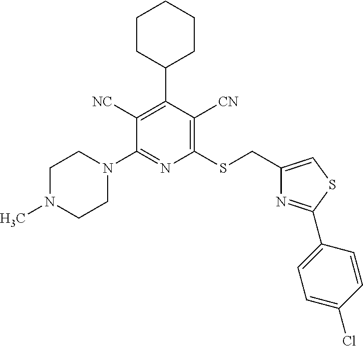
C1([NC])=C(C2CCCCC2)C([CN])=C(SCC2=CSC(C3=CC=C(Cl)C=C3)=N2)N=C1N1CCN(C)CC1
